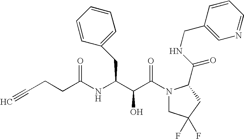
C(CCC(NC(C(C(N1CC(F)(F)CC1C(NCC1=CN=CC=C1)=O)=O)O)CC1=CC=CC=C1)=O)#C
